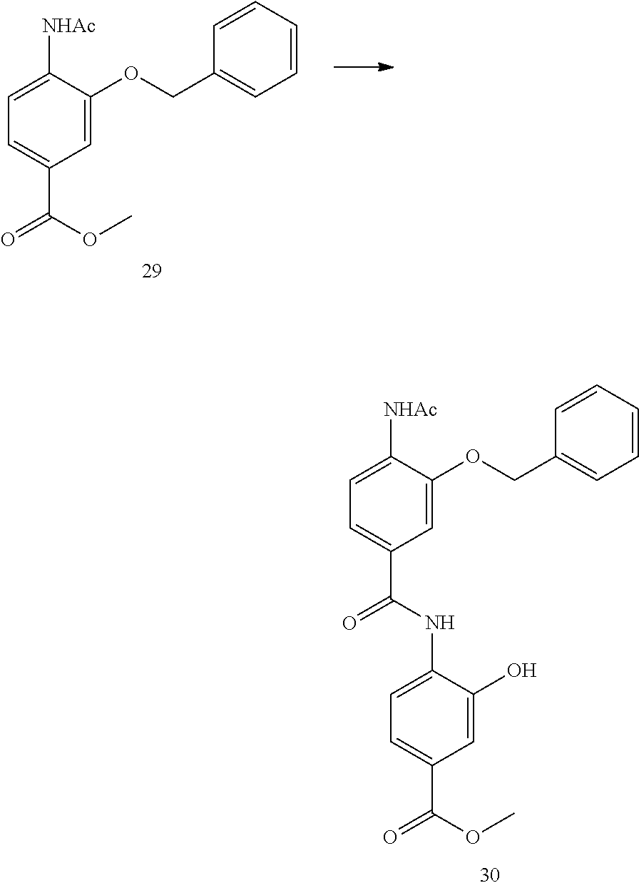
C1=C([NHAc])C(OCC2=CC=CC=C2)=CC(C(=O)NC2=CC=C(C(=O)OC)C=C2O)=C1.C1=C([NHAc])C(OCC2=CC=CC=C2)=CC(C(=O)OC)=C1
